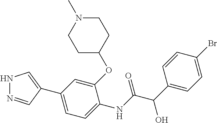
C1C(OC2=CC(C3=CNN=C3)=CC=C2NC(C(C2=CC=C(Br)C=C2)O)=O)CCN(C)C1
